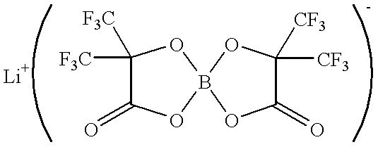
B12(OC([F3C])([F3C])C(=O)O1)OC(=O)C([CF3])([CF3])O2
